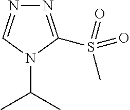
N1=C(S(C)(=O)=O)N(C(C)C)C=N1
